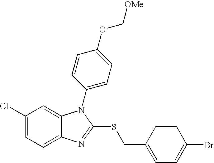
C1(Cl)=CC=C2C(=C1)N(C1=CC=C(OC[OMe])C=C1)C(SCC1=CC=C(Br)C=C1)=N2
